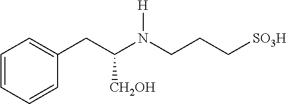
N(CCC[SO3H])([H])C(CC1=CC=CC=C1)[CH2OH]
